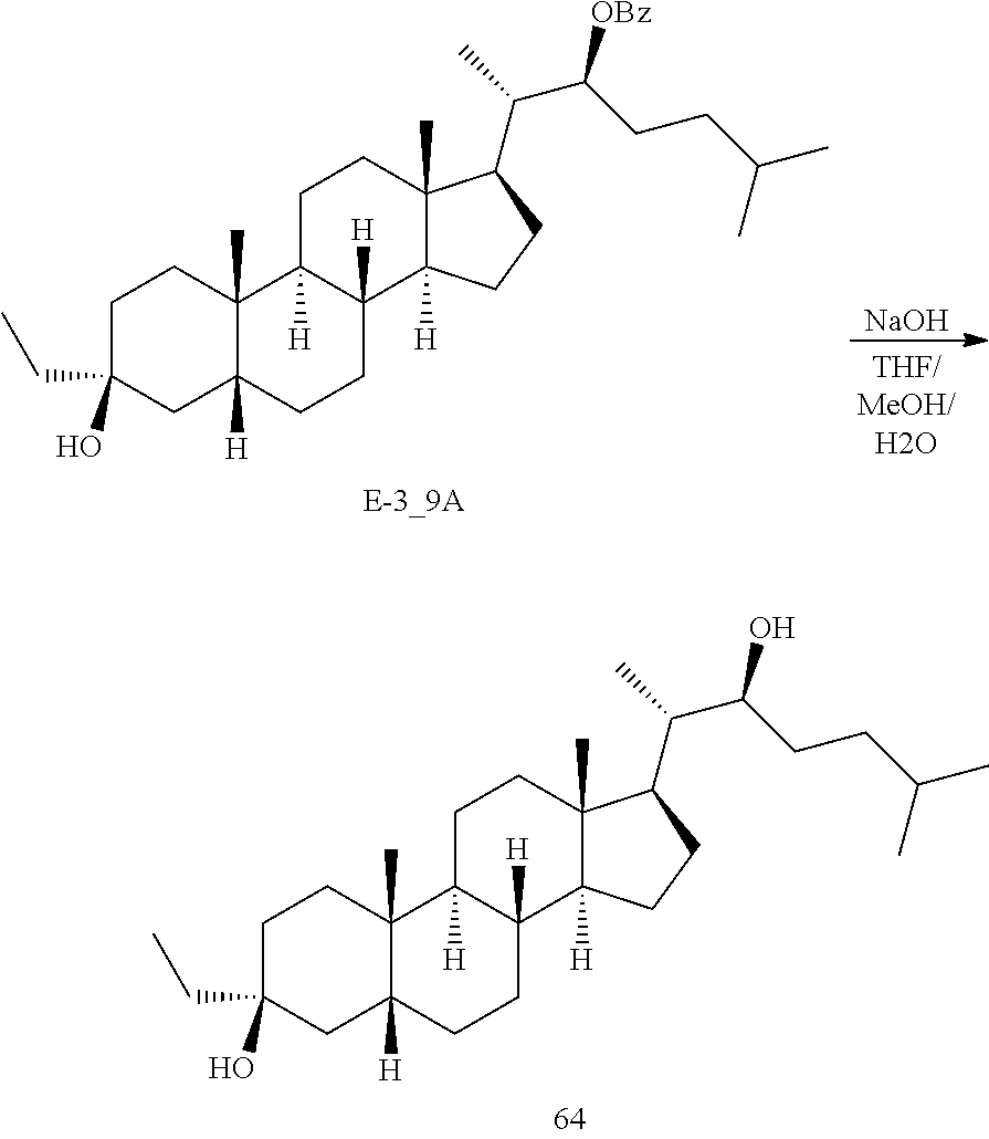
C1C(O)(CC)CC2([H])C(C)(C1)C1([H])C([H])(CC2)C2([H])C(C)(CC1)C(C(C)C(CCC(C)C)[OBz])CC2.[NaOH].C1C(O)(CC)CC2([H])C(C)(C1)C1([H])C([H])(CC2)C2([H])C(C)(CC1)C(C(C)C(CCC(C)C)O)CC2
